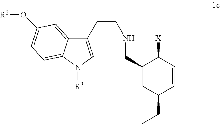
C12=CC(O[R2])=CC=C1N([R3])C=C2CCNCC1CC(CC)C=CC1[X]
